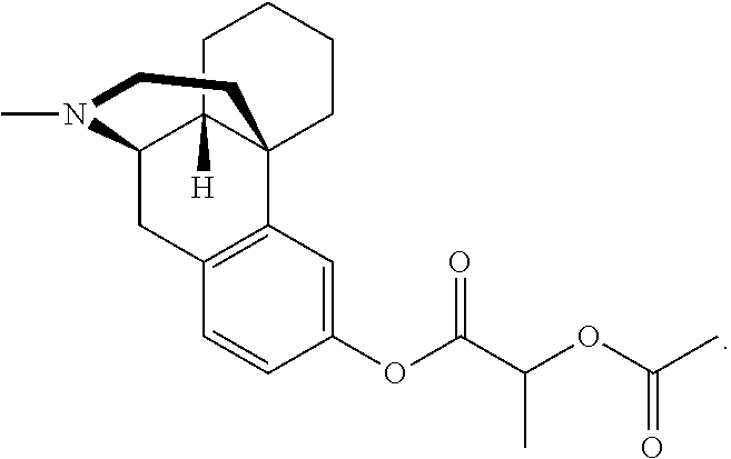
CN1C2CC3=C(C=C(OC(C(OC(=O)C)C)=O)C=C3)C3(C2([H])CCCC3)CC1
